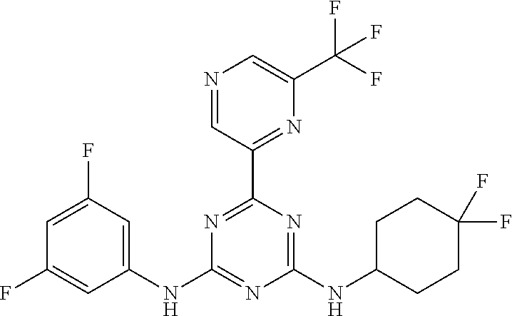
C1(NC2=NC(NC3CCC(F)(F)CC3)=NC(C3=NC(C(F)(F)F)=CN=C3)=N2)=CC(F)=CC(F)=C1
